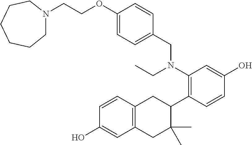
C1(CN(C2=C(C3CC4=C(CC3(C)C)C=C(O)C=C4)C=CC(O)=C2)CC)=CC=C(OCCN2CCCCCC2)C=C1
